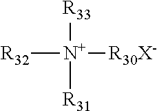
[R32][N+]([R30X-])([R33])[R31]
